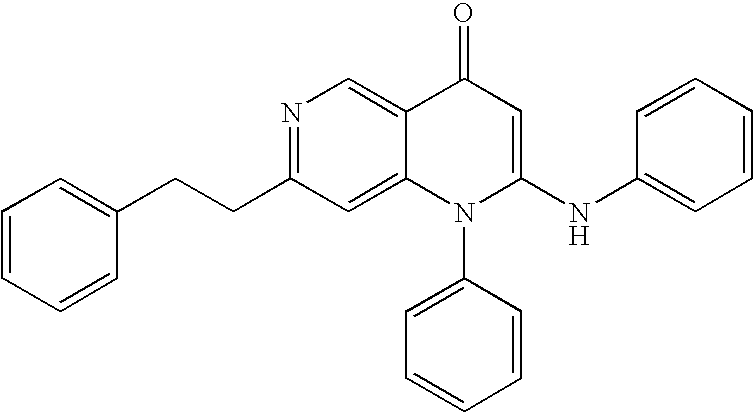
C1=CC(CCC2=NC=C3C(=C2)N(C2=CC=CC=C2)C(NC2=CC=CC=C2)=CC3=O)=CC=C1
